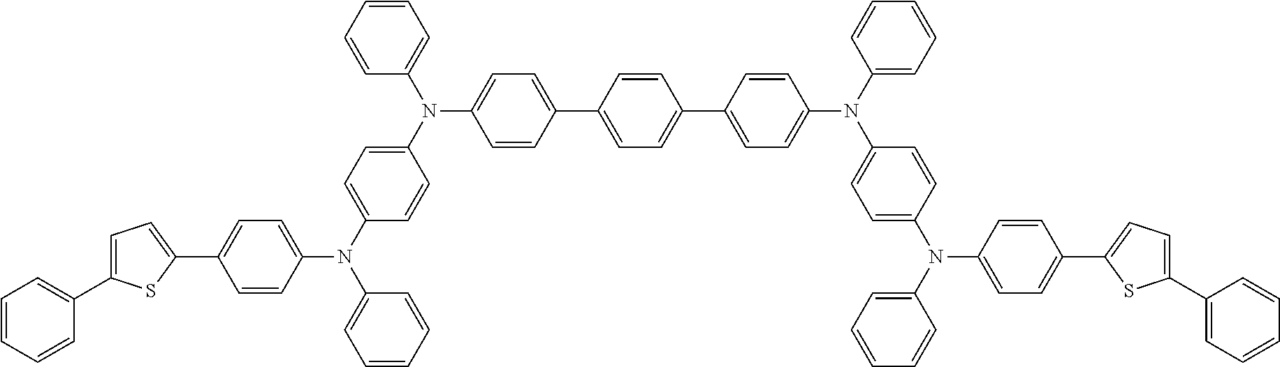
C1=CC(C2=CC=C(C3=CC=C(N(C4=CC=CC=C4)C4=CC=C(N(C5=CC=CC=C5)C5=CC=C(C6=CC=C(C7=CC=CC=C7)S6)C=C5)C=C4)C=C3)C=C2)=CC=C1N(C1=CC=C(N(C2=CC=CC=C2)C2=CC=C(C3=CC=C(C4=CC=CC=C4)S3)C=C2)C=C1)C1=CC=CC=C1
